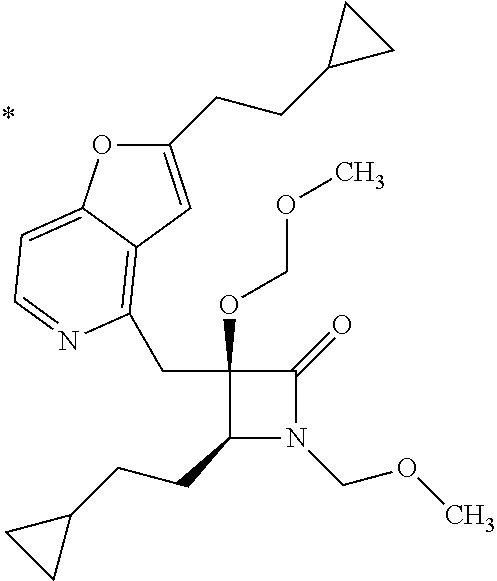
C1(CCC2CC2)N(COC)C(=O)C1(OCOC)CC1=C2C(=CC=N1)OC(CCC1CC1)=C2
